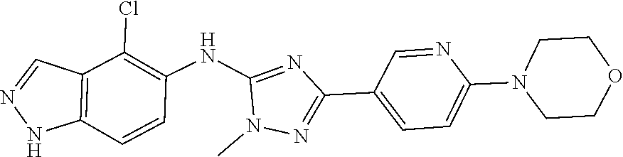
O1CCN(C2=CC=C(C3=NN(C)C(NC4=C(Cl)C5=C(NN=C5)C=C4)=N3)C=N2)CC1
